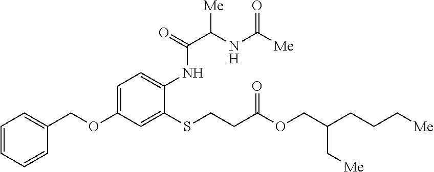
C1=C(OCC2=CC=CC=C2)C=C(SCCC(OCC(CCC[Me])C[Me])=O)C(NC(C(NC([Me])=O)[Me])=O)=C1
